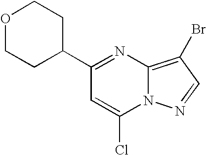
O1CCC(C2=NC3=C(Br)C=NN3C(Cl)=C2)CC1
